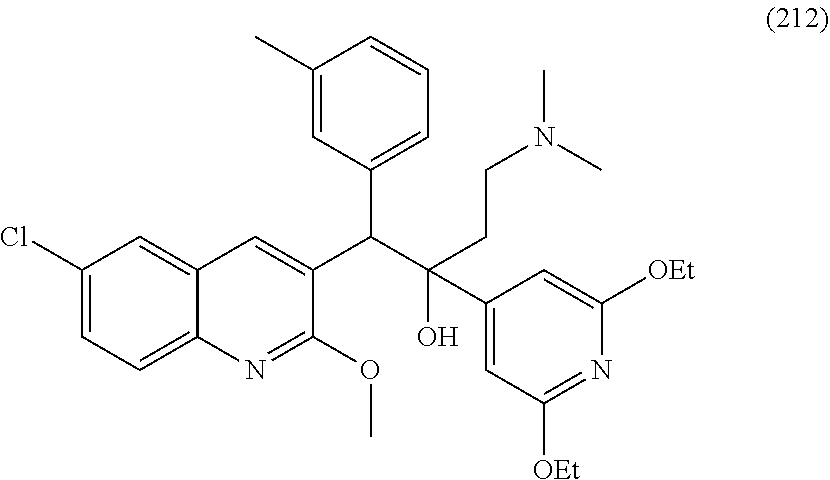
C1(Cl)=CC=C2C(=C1)C=C(C(C(CCN(C)C)(O)C1=CC([OEt])=NC([OEt])=C1)C1=CC=CC(C)=C1)C(OC)=N2
